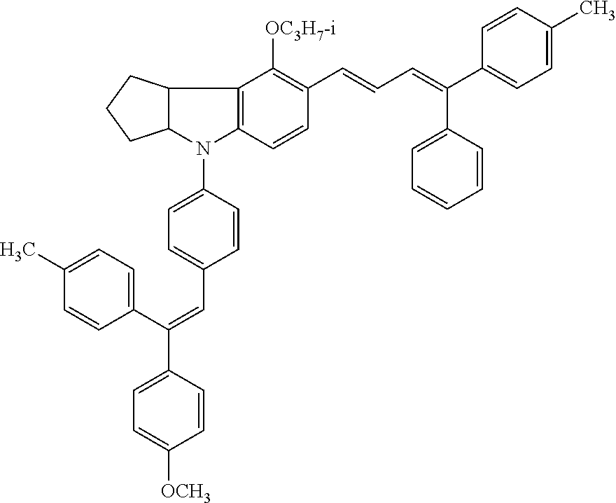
C12C(N(C3=CC=C(C=C(C4=CC=C(C)C=C4)C4=CC=C([OCH3])C=C4)C=C3)C3=C1C([OC3H7-i])=C(C=CC=C(C1=CC=C(C)C=C1)C1=CC=CC=C1)C=C3)CCC2
